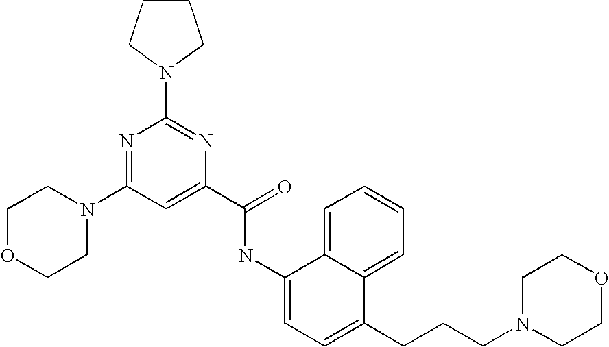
N1=C(N2CCOCC2)C=C(C(=O)NC2=CC=C(CCCN3CCOCC3)C3=CC=CC=C23)N=C1N1CCCC1
